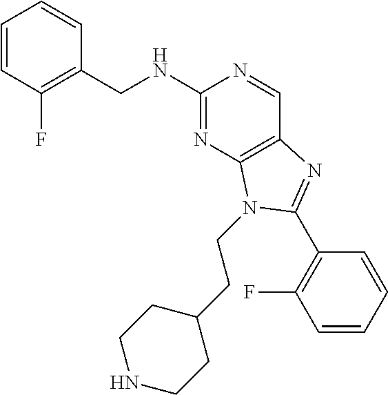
C1=CC(F)=C(CNC2=NC3=C(C=N2)N=C(C2=C(F)C=CC=C2)N3CCC2CCNCC2)C=C1
